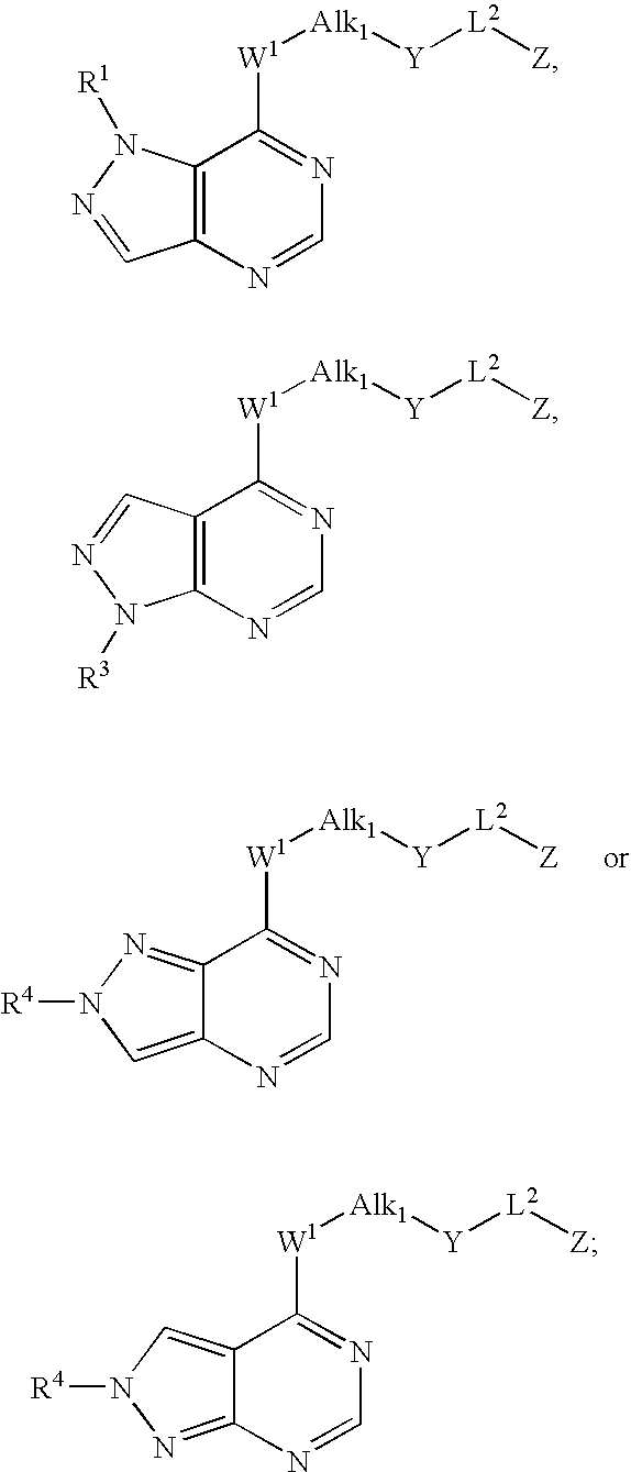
C12=NN([R4])C=C1N=CN=C2[W1][Alk1][Y][L2][Z].C12=C(N=CN=C1[W1][Alk1][Y][L2][Z])C=NN2[R1].C12=C(N=CN=C1[W1][Alk1][Y][L2][Z])N([R3])N=C2.C12=CN([R4])N=C1N=CN=C2[W1][Alk1][Y][L2][Z]
